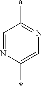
C1=NC(C)=CN=C1[a]
